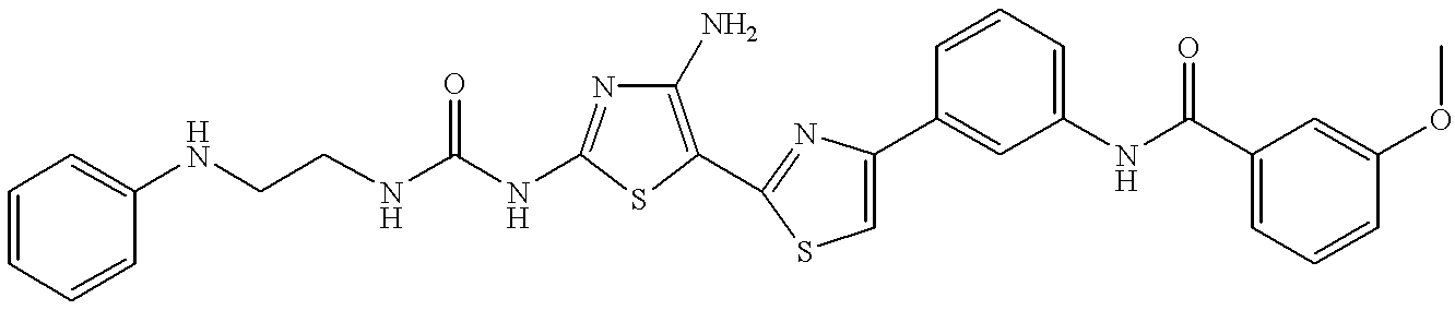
C1=CC=CC(NCCNC(NC2=NC(N)=C(C3=NC(C4=CC(NC(C5=CC=CC(OC)=C5)=O)=CC=C4)=CS3)S2)=O)=C1
